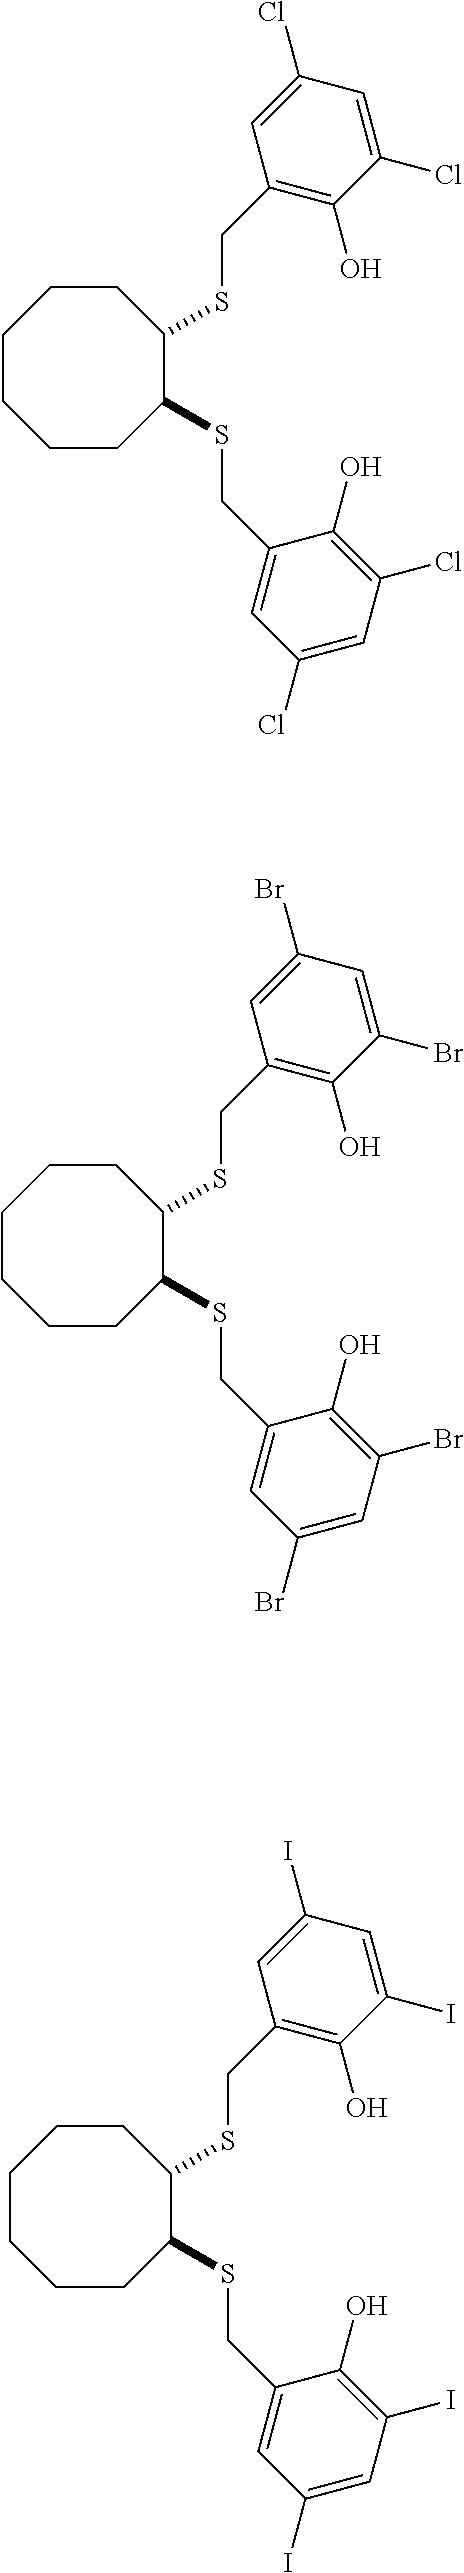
S(CC1=C(O)C(Cl)=CC(Cl)=C1)C1C(SCC2=CC(Cl)=CC(Cl)=C2O)CCCCCC1.S(CC1=C(O)C(Br)=CC(Br)=C1)C1C(SCC2=CC(Br)=CC(Br)=C2O)CCCCCC1.S(CC1=C(O)C(I)=CC(I)=C1)C1C(SCC2=CC(I)=CC(I)=C2O)CCCCCC1
